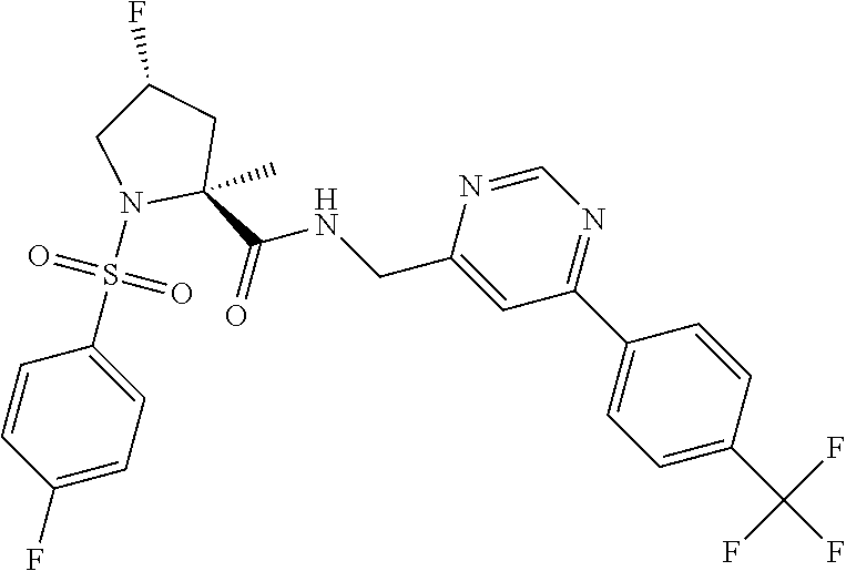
C(C1=CC(C2=CC=C(C(F)(F)F)C=C2)=NC=N1)NC(C1(C)CC(F)CN1S(C1=CC=C(F)C=C1)(=O)=O)=O
